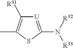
C1([R31])=C(C)SC(N([R33])[R32])=[U]1
